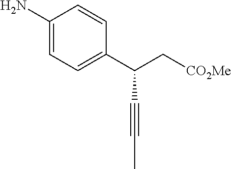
C1(N)=CC=C(C(C[CO2Me])C#CC)C=C1
